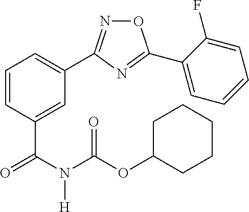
C1=C(C(N(C(OC2CCCCC2)=O)[H])=O)C=CC=C1C1=NOC(C2=CC=CC=C2F)=N1
